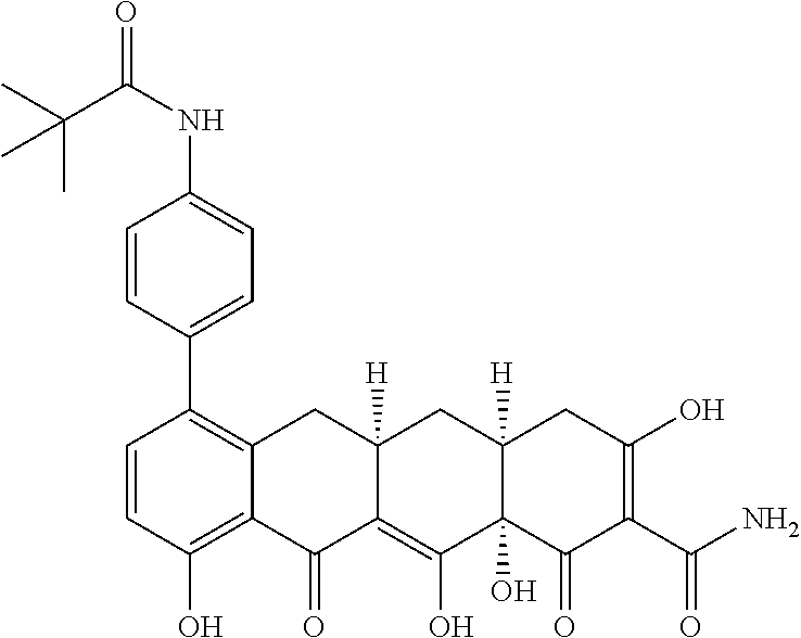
C1=CC(O)=C2C(=C1C1=CC=C(NC(=O)C(C)(C)C)C=C1)CC1([H])C(=C(O)C3(O)C([H])(C1)CC(O)=C(C(N)=O)C3=O)C2=O
